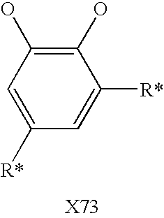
C1=C([R*])C(O)=C(O)C=C1[R*]
